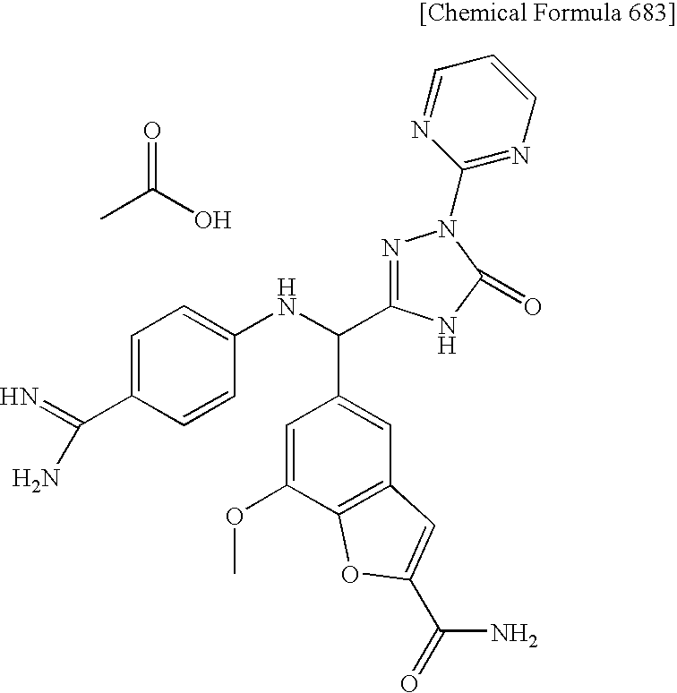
C1=C(C(N)=N)C=CC(NC(C2=CC3=C(C(OC)=C2)OC(C(N)=O)=C3)C2=NN(C3=NC=CC=N3)C(=O)N2)=C1.CC(O)=O
